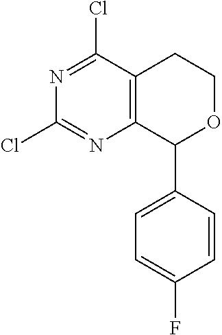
C1=C(C2OCCC3=C2N=C(Cl)N=C3Cl)C=CC(F)=C1
